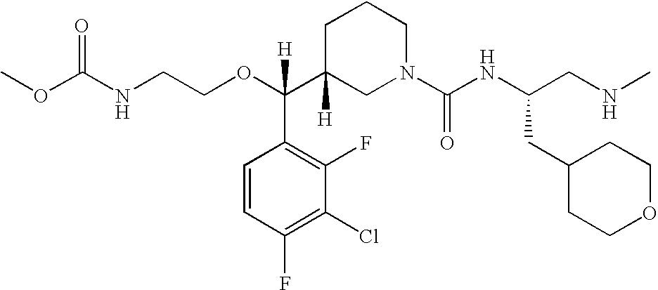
O=C(NCCOC(C1([H])CN(C(NC(CNC)CC2CCOCC2)=O)CCC1)(C1=C(F)C(Cl)=C(F)C=C1)[H])OC
